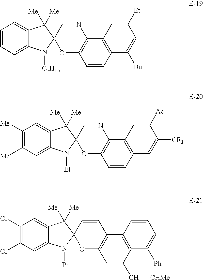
C1=CC=C2C(=C1)C([Me])([Me])C1(N2[C7H15])OC2=C(N=C1)C1=C(C=C2)C([Bu])=CC([Et])=C1.C1([Me])=C([Me])C=C2C(=C1)C([Me])([Me])C1(N2[Et])OC2=C(N=C1)C1=C(C=C2)C=C([CF3])C([Ac])=C1.C1(Cl)=C(Cl)C=C2C(=C1)C([Me])([Me])C1(N2[Pr])OC2=C(C=C1)C1=C(C(C=[CHMe])=C2)C([Ph])=CC=C1
